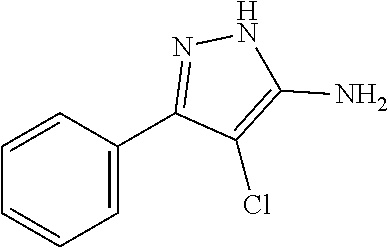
C1=CC(C2=NNC(N)=C2Cl)=CC=C1
